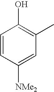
C1=CC([NMe2])=CC(C)=C1O
